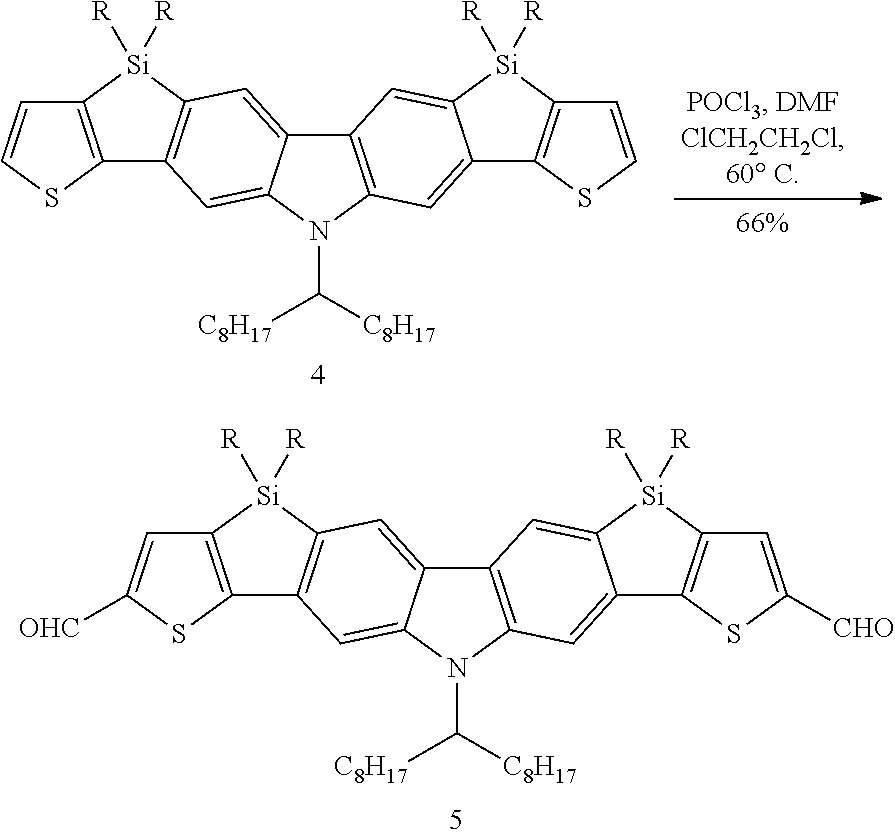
C12=C(N(C([C8H17])[C8H17])C3=CC4=C(C=C13)[Si]([R])([R])C1=C4SC([OHC])=C1)C=C1C(=C2)[Si]([R])([R])C2=C1SC([CHO])=C2.C12=C(N(C([C8H17])[C8H17])C3=CC4=C(C=C13)[Si]([R])([R])C1=C4SC=C1)C=C1C(=C2)[Si]([R])([R])C2=C1SC=C2
